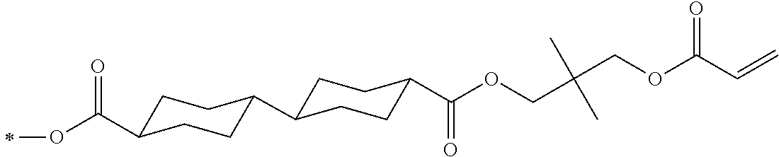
C1C(C(OC)=O)CCC(C2CCC(C(OCC(COC(C=C)=O)(C)C)=O)CC2)C1
